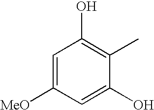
C1=C([MeO])C=C(O)C(C)=C1O
